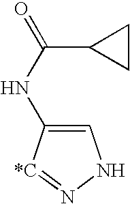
C1=C(NC(=O)C2CC2)[*C]=NN1
